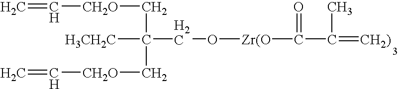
C=C[CH2O]CC([H3CH2C])(C[CH2O]C=C)CO[Zr(O]C(C(=[CH2)])C)=O
